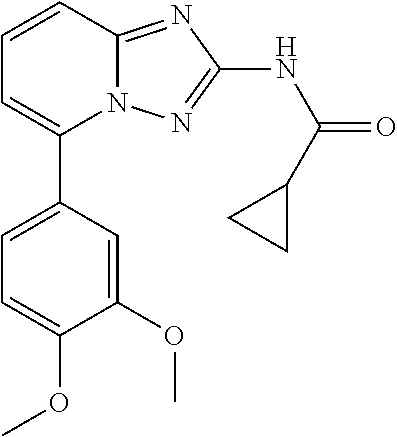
C1=C(C2=CC=CC3=NC(NC(=O)C4CC4)=NN23)C=C(OC)C(OC)=C1
